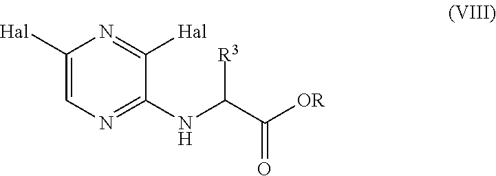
C1([Hal])=CN=C(NC([R3])C([OR])=O)C([Hal])=N1
